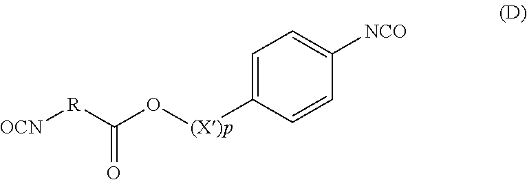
[R](C(O[(X)p]C1=CC=C([NCO])C=C1)=O)[OCN]
